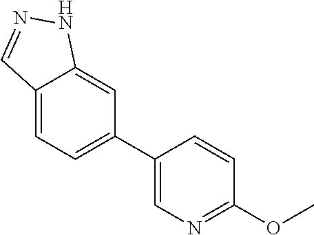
C12=CC=C(C3=CN=C(OC)C=C3)C=C1NN=C2
